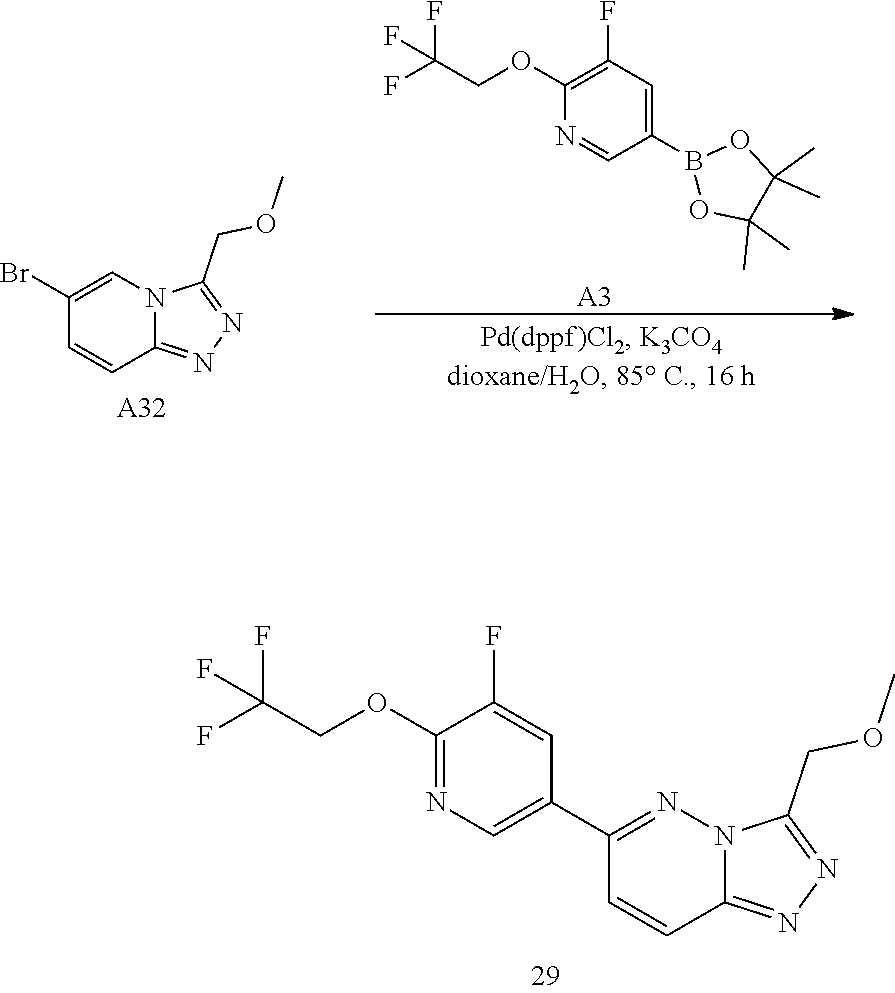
C12=NN=C(COC)N1N=C(C1=CN=C(OCC(F)(F)F)C(F)=C1)C=C2.[A3].C12=NN=C(COC)N1C=C(Br)C=C2.[A32].O1B(C2=CC(F)=C(OCC(F)(F)F)N=C2)OC(C)(C)C1(C)C
